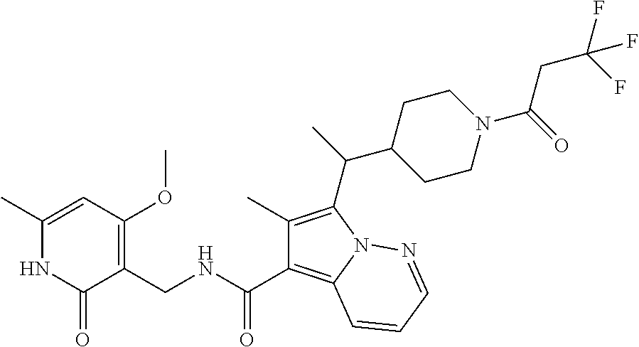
C1(C)=CC(OC)=C(CNC(C2=C3N(C(C(C)C4CCN(C(CC(F)(F)F)=O)CC4)=C2C)N=CC=C3)=O)C(=O)N1
